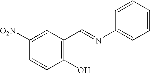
C1=C([O2N])C=CC(O)=C1C=NC1=CC=CC=C1
